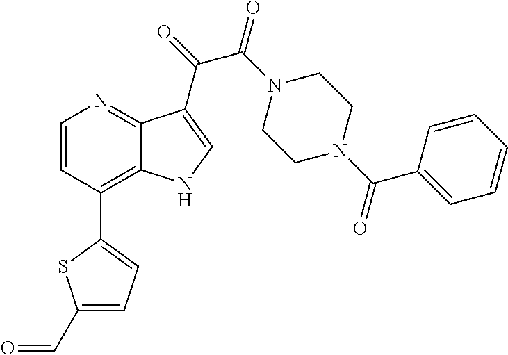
C1(C2=C3C(=NC=C2)C(C(=O)C(N2CCN(C(C4=CC=CC=C4)=O)CC2)=O)=CN3)=CC=C(C=O)S1
